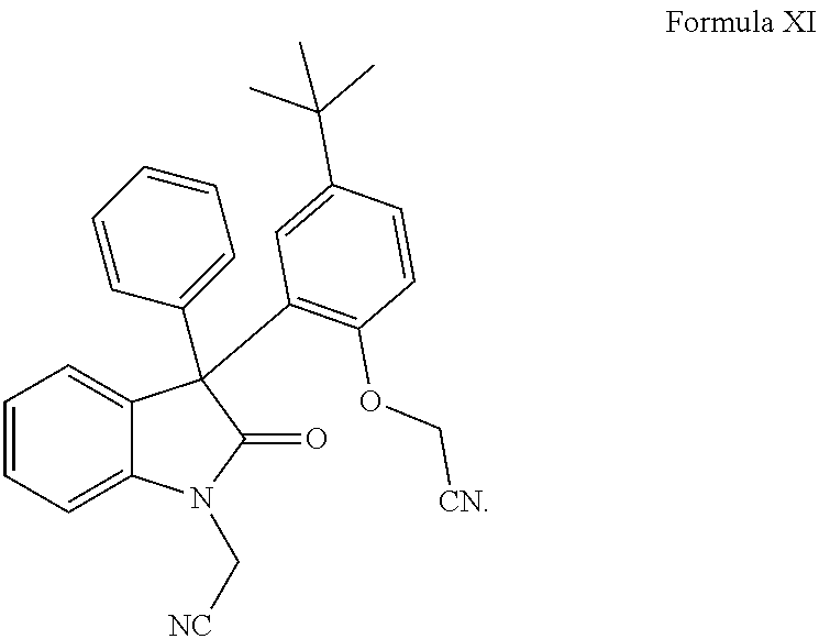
C1=CC=C2C(=C1)C(C1=CC=CC=C1)(C1=C(OC[CN])C=CC(C(C)(C)C)=C1)C(=O)N2C[NC]
